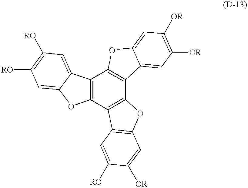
C12=C(C3=C(C4=C1OC1=CC([OR])=C([OR])C=C41)OC1=C3C=C([RO])C([OR])=C1)OC1=CC([RO])=C([RO])C=C21
